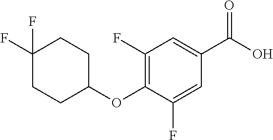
C1(C(O)=O)=CC(F)=C(OC2CCC(F)(F)CC2)C(F)=C1
